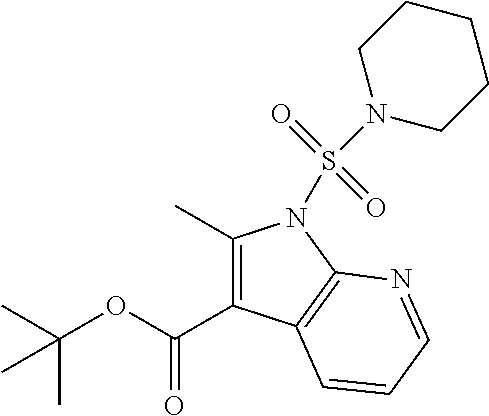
C1(C)=C(C(OC(C)(C)C)=O)C2=C(N1S(=O)(=O)N1CCCCC1)N=CC=C2
